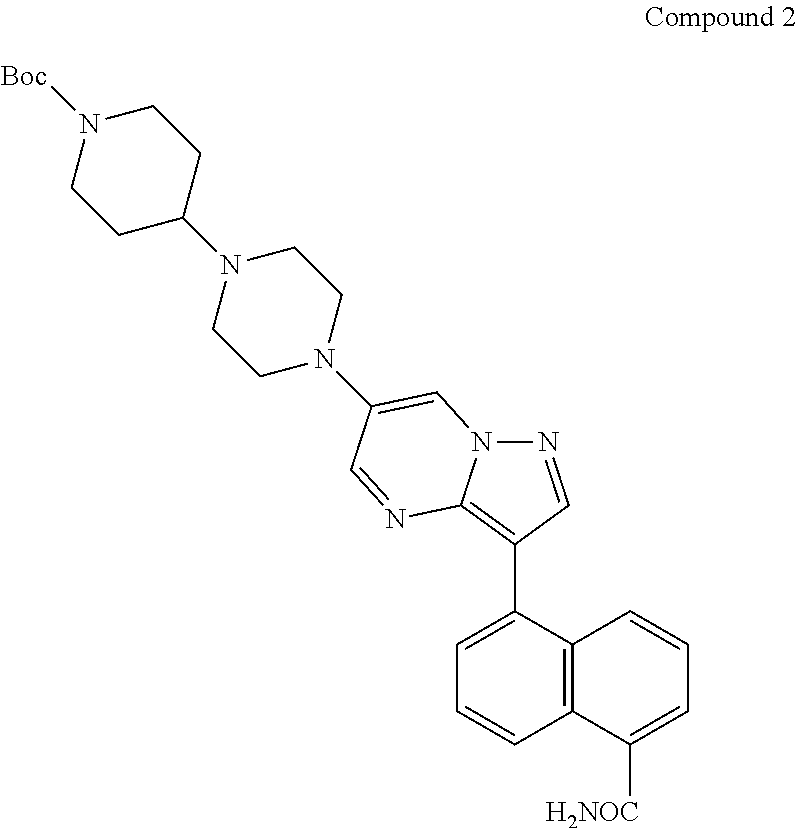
N1=CC(C2=CC=CC3=C2C=CC=C3[H2NOC])=C2N1C=C(N1CCN(C3CCN([Boc])CC3)CC1)C=N2
